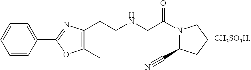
C1=CC(C2=NC(CCNCC(=O)N3C(C#N)CCC3)=C(C)O2)=CC=C1
